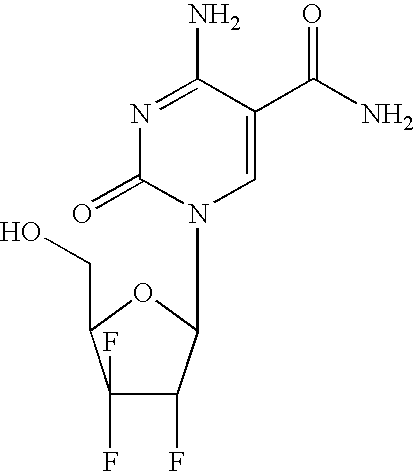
N1=C(N)C(C(N)=O)=CN(C2C(F)C(F)(F)C(CO)O2)C1=O
